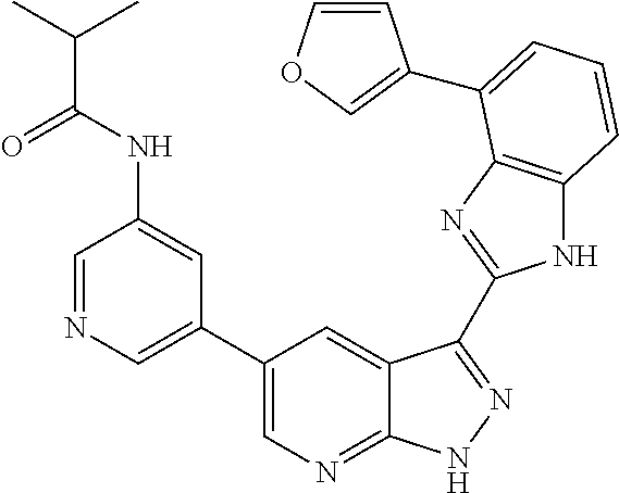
N1C2=C(N=C1C1=NNC3=NC=C(C4=CN=CC(NC(C(C)C)=O)=C4)C=C31)C(C1=COC=C1)=CC=C2
